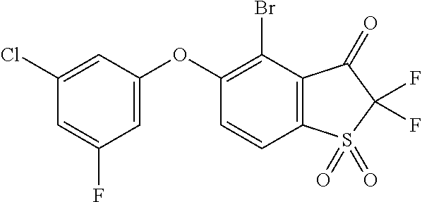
O(C1=CC(F)=CC(Cl)=C1)C1=C(Br)C2=C(C=C1)S(=O)(=O)C(F)(F)C2=O
